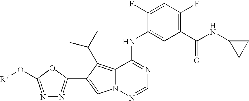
C12=C(C(C)C)C(C3=NN=C(O[R7])O3)=CN1N=CN=C2NC1=CC(C(NC2CC2)=O)=C(F)C=C1F
